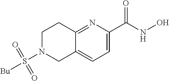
C12=CC=C(C(NO)=O)N=C1CCN(S([Bu])(=O)=O)C2
